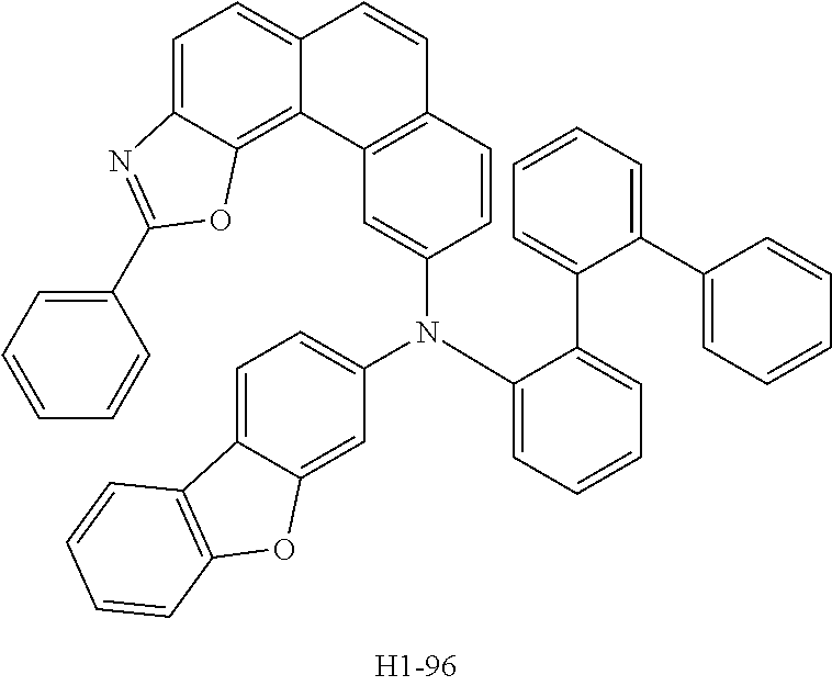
C1=C2C(=C3C(=C1)C=CC1=C3C=C(N(C3=CC=CC=C3C3=CC=CC=C3C3=CC=CC=C3)C3=CC=C4C(=C3)OC3=C4C=CC=C3)C=C1)OC(C1=CC=CC=C1)=N2
